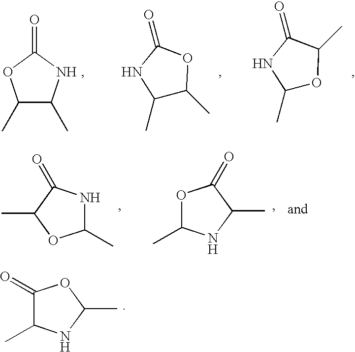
C1(C)C(C)NC(=O)O1.C1(C)C(C)OC(=O)N1.C1(C)OC(C)C(=O)N1.C1(C)NC(=O)C(C)O1.O1C(C)NC(C)C1=O.C1(=O)C(C)NC(C)O1
